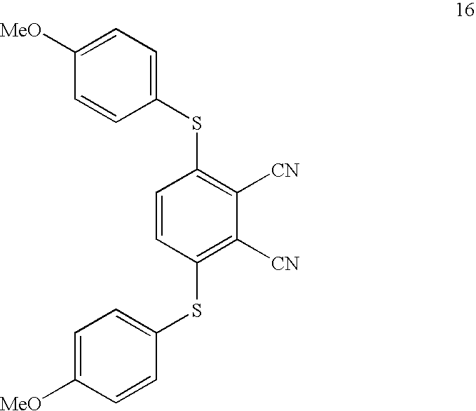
C1=CC(SC2=CC=C([MeO])C=C2)=C([CN])C([CN])=C1SC1=CC=C([MeO])C=C1
